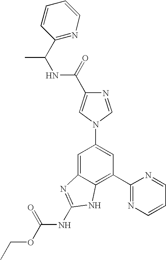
C1=C2C(=C(C3=NC=CC=N3)C=C1N1C=NC(C(=O)NC(C)C3=NC=CC=C3)=C1)NC(NC(OCC)=O)=N2
